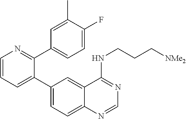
C1=CN=C(C2=CC=C(F)C(C)=C2)C(C2=CC=C3C(=C2)C(NCCC[NMe2])=NC=N3)=C1
